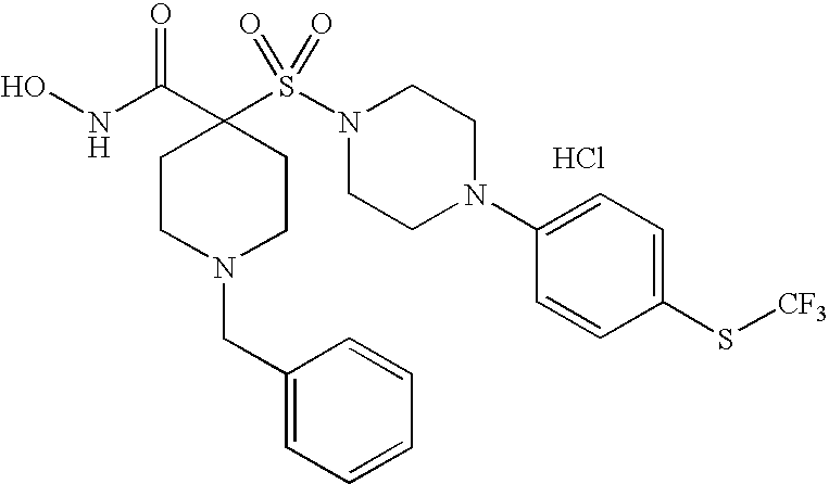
ONC(C1(S(N2CCN(C3=CC=C(S[CF3])C=C3)CC2)(=O)=O)CCN(CC2=CC=CC=C2)CC1)=O.Cl
